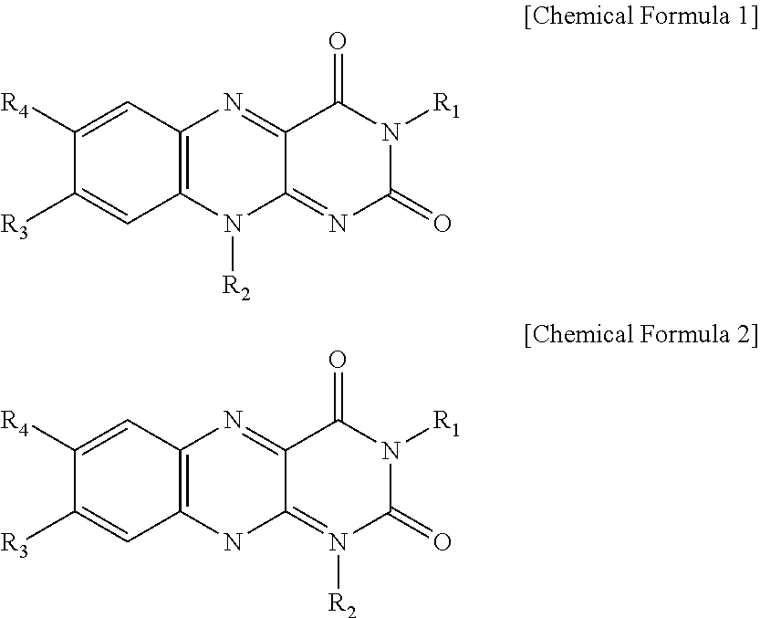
C1([R4])=CC2=C(C=C1[R3])N([R2])C1=NC(=O)N([R1])C(=O)C1=N2.C1([R4])=CC2=C(C=C1[R3])NC1=N([R2])C(=O)N([R1])C(=O)C1=N2
